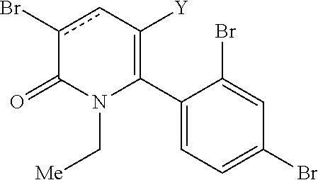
C1(C2=C([Y])cc(Br)C(=O)N2C[Me])=CC=C(Br)C=C1Br
